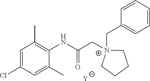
[Y].C1=C(Cl)C=C(C)C(NC(C[N+]2(CC3=CC=CC=C3)CCCC2)=O)=C1C
